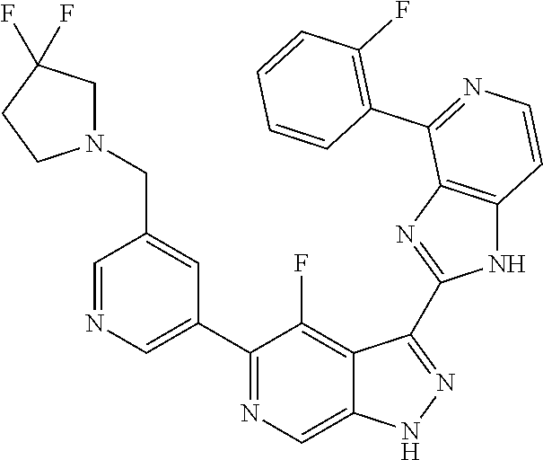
C1=NC=C(C2=NC=C3C(=C2F)C(C2=NC4=C(N2)C=CN=C4C2=C(F)C=CC=C2)=NN3)C=C1CN1CC(F)(F)CC1
